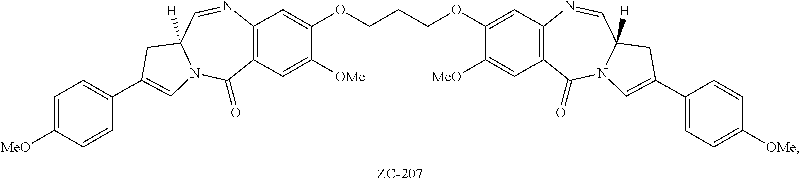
C12=C(C=C([OMe])C(OCCCOC3=CC4=C(C=C3[MeO])C(=O)N3C([H])(C=N4)CC(C4=CC=C([OMe])C=C4)=C3)=C1)C(=O)N1C([H])(C=N2)CC(C2=CC=C([MeO])C=C2)=C1
